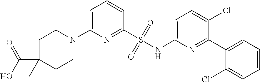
C1=C(N2CCC(C(O)=O)(C)CC2)N=C(S(NC2=CC=C(Cl)C(C3=CC=CC=C3Cl)=N2)(=O)=O)C=C1
